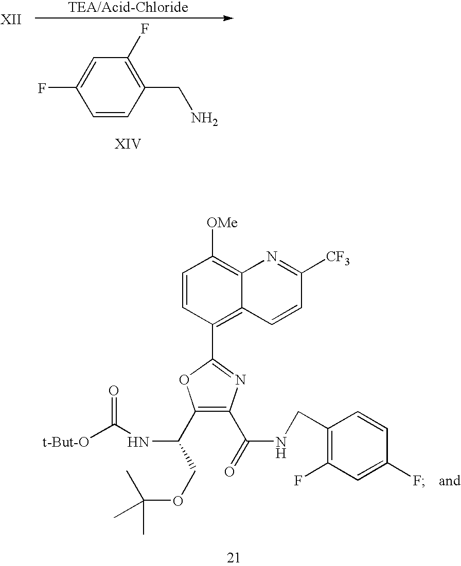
C1=C(F)C=CC(CN)=C1F.C1([OMe])=C2C(=C(C3=NC(C(NCC4=C(F)C=C(F)C=C4)=O)=C(C(NC([t-But-O])=O)COC(C)(C)C)O3)C=C1)C=CC([CF3])=N2
